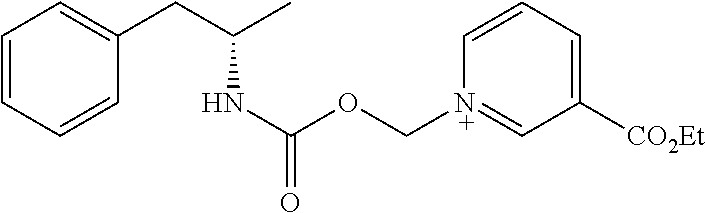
C1=CC=CC(CC(C)NC(OC[N+]2=CC([CO2Et])=CC=C2)=O)=C1
